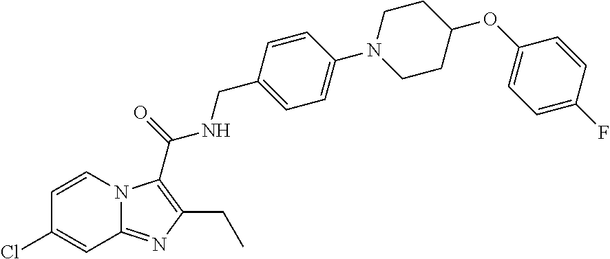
C1=C(Cl)C=CN2C1=NC(CC)=C2C(NCC1=CC=C(N2CCC(OC3=CC=C(F)C=C3)CC2)C=C1)=O
